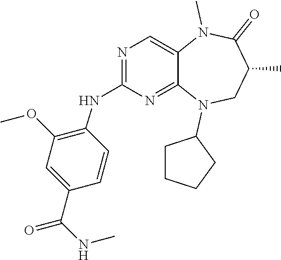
C1=CC(C(NC)=O)=CC(OC)=C1NC1=NC=C2C(=N1)N(C1CCCC1)CC(C)C(=O)N2C
